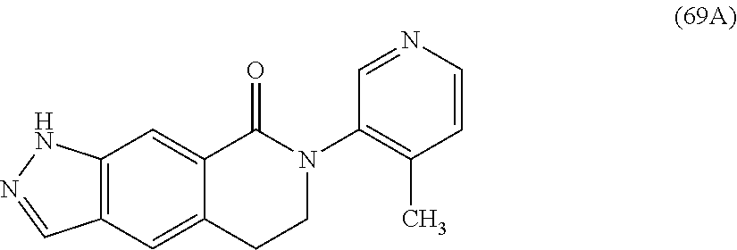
C12=CC3=C(C=C1C(=O)N(C1=C(C)C=CN=C1)CC2)NN=C3
